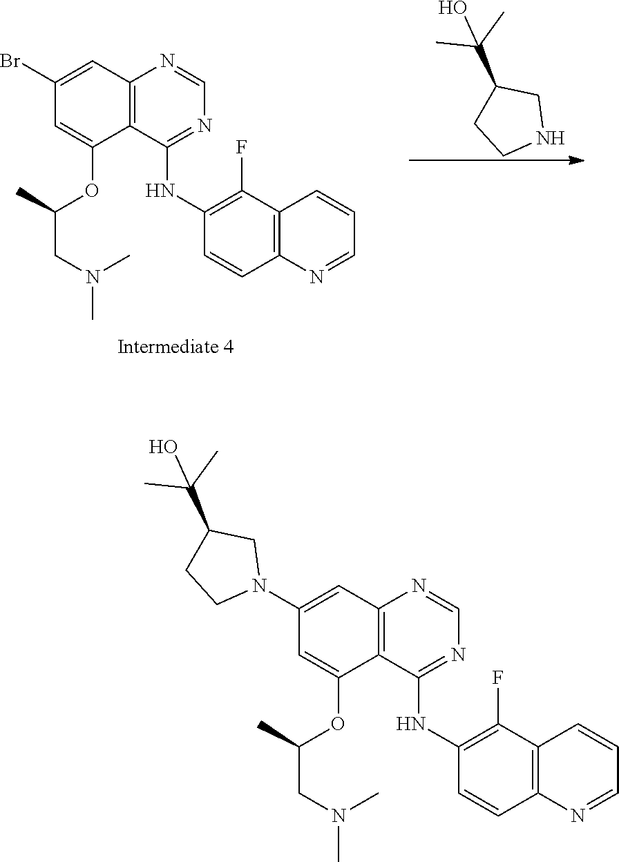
C1=NC2=C(C(OC(CN(C)C)C)=CC(N3CC(C(C)(C)O)CC3)=C2)C(NC2=C(F)C3=C(C=C2)N=CC=C3)=N1.N1CC(C(C)(C)O)CC1.C1=NC2=C(C(OC(C)CN(C)C)=CC(Br)=C2)C(NC2=C(F)C3=C(C=C2)N=CC=C3)=N1
